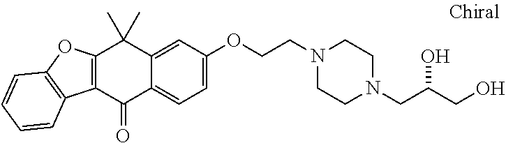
C12=C(C(C)(C)C3=CC(OCCN4CCN(CC(CO)O)CC4)=CC=C3C1=O)OC1=C2C=CC=C1
